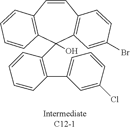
C1=CC2=C(C=C(Br)C=C2)C(C2=C(C3=CC=CC(Cl)=C3)C=CC=C2)(O)C2=C1C=CC=C2
